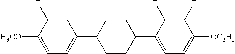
C1=C(F)C([H3CO])=CC=C1C1CCC(C2=CC=C([OC2H5])C(F)=C2F)CC1
